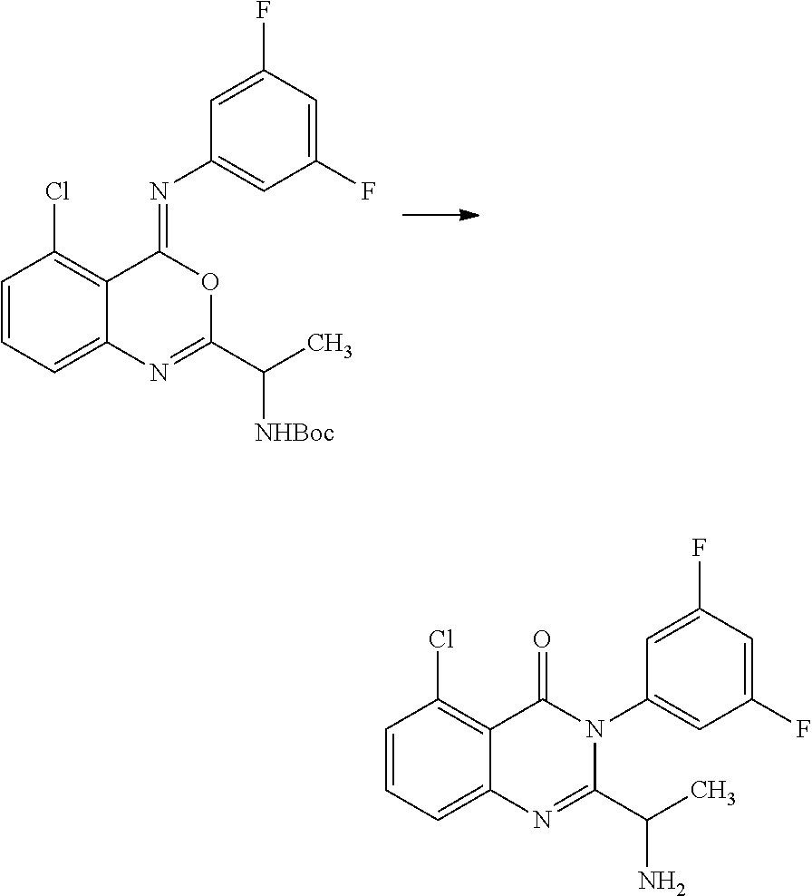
C1=CC=C2C(=C1Cl)C(=NC1=CC(F)=CC(F)=C1)OC(C([NHBoc])C)=N2.C1=CC=C2C(=C1Cl)C(=O)N(C1=CC(F)=CC(F)=C1)C(C(N)C)=N2
